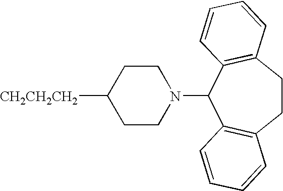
[CH2CH2CH2]C1CCN(C2C3=C(CCC4=C2C=CC=C4)C=CC=C3)CC1
